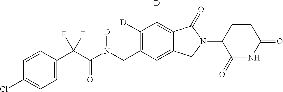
C1=CC(C(C(N(CC2=C([D])C([D])=C3C(=C2)CN(C2C(=O)NC(=O)CC2)C3=O)[D])=O)(F)F)=CC=C1Cl
